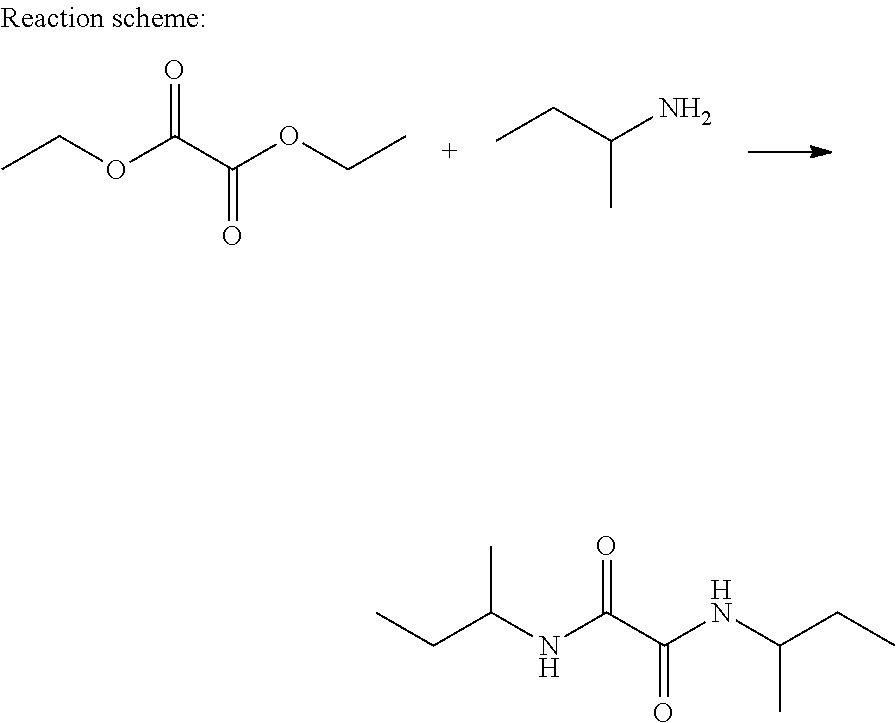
CCOC(C(OCC)=O)=O.CCC(N)C.CCC(NC(C(NC(CC)C)=O)=O)C
